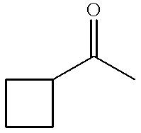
C1CCC1C(C)=O
